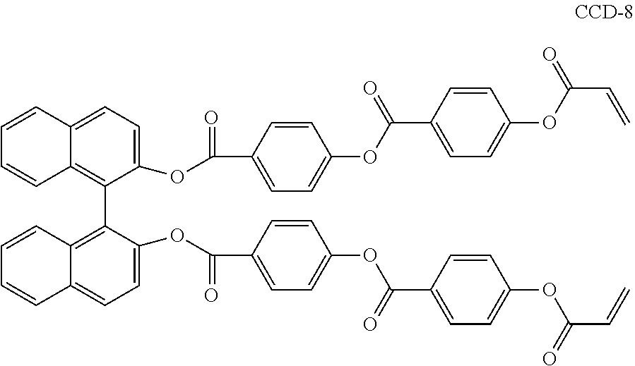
C1=CC2=CC=C(OC(C3=CC=C(OC(=O)C4=CC=C(OC(C=C)=O)C=C4)C=C3)=O)C(C3=C4C(=CC=C3OC(C3=CC=C(OC(=O)C5=CC=C(OC(C=C)=O)C=C5)C=C3)=O)C=CC=C4)=C2C=C1
